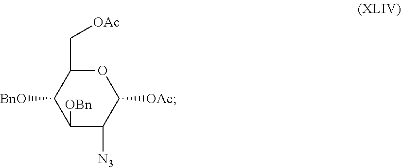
C1([OBn])C([N3])C([OAc])OC(C[OAc])C1[BnO]
